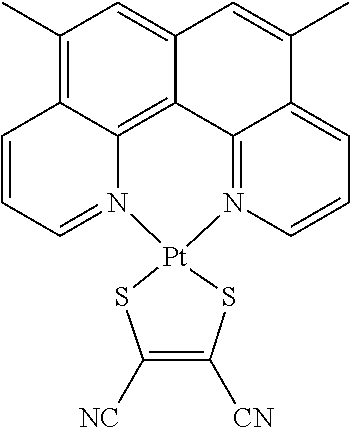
C1(C)=C2C3=C4C(=C1)C=C(C)C1=CC=CN(=C41)[Pt]1(N3=CC=C2)SC([NC])=C([CN])S1
